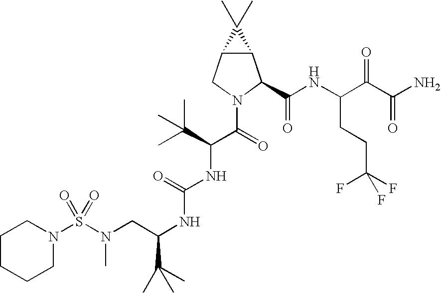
N(C(NC(C(=O)N1C(C(NC(C(C(N)=O)=O)CCC(F)(F)F)=O)C2C(C1)C2(C)C)C(C)(C)C)=O)C(CN(S(N1CCCCC1)(=O)=O)C)C(C)(C)C
